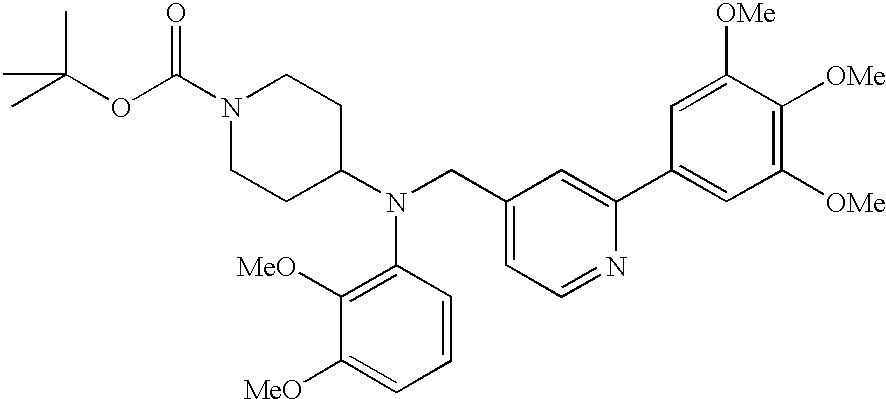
C1=CC(N(C2CCN(C(OC(C)(C)C)=O)CC2)CC2=CC=NC(C3=CC([OMe])=C([OMe])C([OMe])=C3)=C2)=C([MeO])C([MeO])=C1
